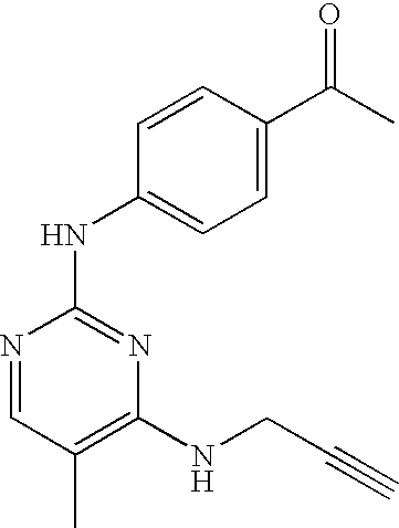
N1=CC(C)=C(NCC#C)N=C1NC1=CC=C(C(C)=O)C=C1
